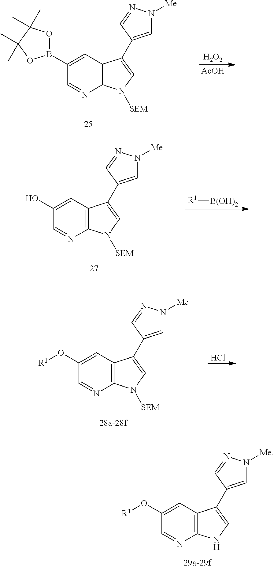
C12=C(C=C(B3OC(C)(C)C(C)(C)O3)C=N1)C(C1=CN([Me])N=C1)=CN2[SEM].[H2O2].[AcOH].C12=C(C=C(O)C=N1)C(C1=CN([Me])N=C1)=CN2[SEM].[R1][B(OH)2].C12=C(C=C(O[R1])C=N1)C(C1=CN([Me])N=C1)=CN2[SEM].Cl.C12=C(C=C(O[R1])C=N1)C(C1=CN([Me])N=C1)=CN2
